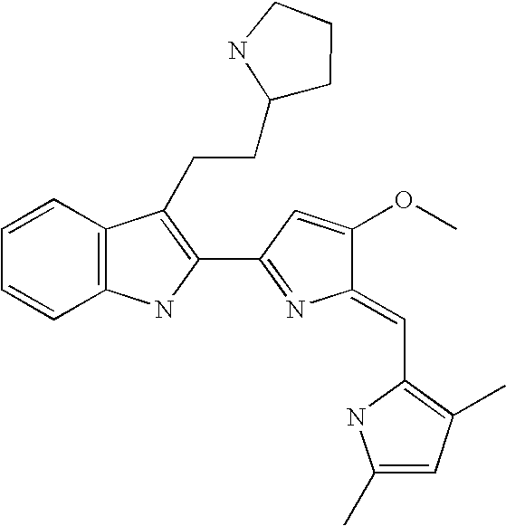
C1=CC2=C(C=C1)NC(C1=NC(=CC3=C(C)C=C(C)N3)C(OC)=C1)=C2CCC1CCCN1
